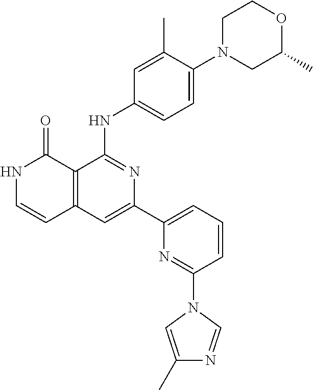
C12=C(C=C(C3=CC=CC(N4C=NC(C)=C4)=N3)N=C1NC1=CC=C(N3CC(C)OCC3)C(C)=C1)C=CNC2=O
